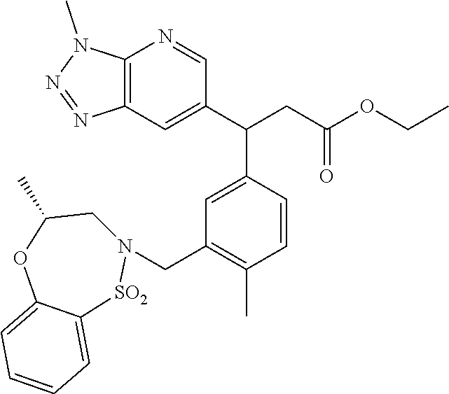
C12=C(N=CC(C(CC(OCC)=O)C3=CC(CN4CC(C)OC5=CC=CC=C5[SO2]4)=C(C)C=C3)=C1)N(C)N=N2
